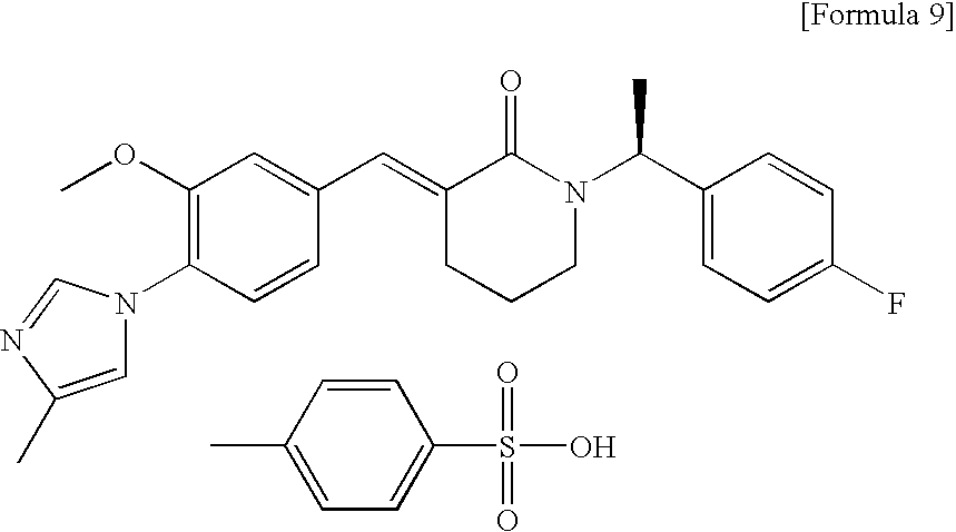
COC1=C(N2C=C(C)N=C2)C=CC(C=C2CCCN(C(C3=CC=C(F)C=C3)C)C2=O)=C1.C1(S(O)(=O)=O)=CC=C(C)C=C1
